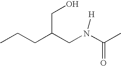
CCCC(CN(C(C)=O)[H])CO
